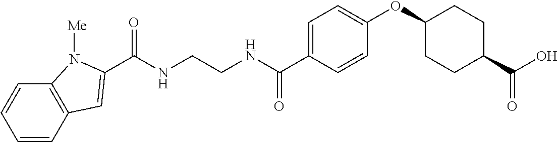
C(NCCNC(C1=CC=C(OC2CCC(C(O)=O)CC2)C=C1)=O)(=O)C1=CC2=C(C=CC=C2)N1[Me]
